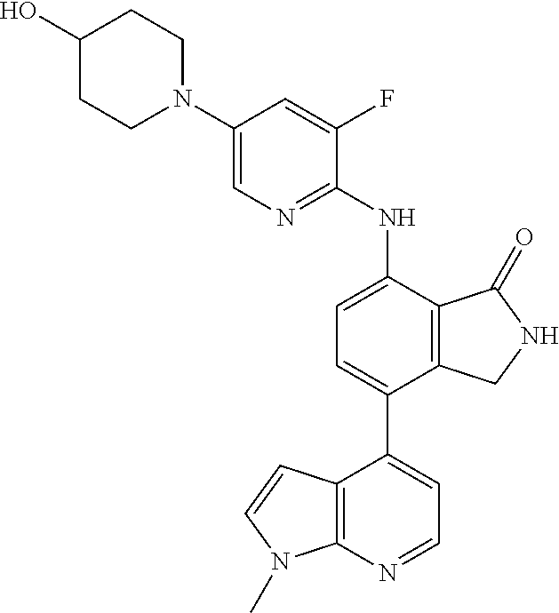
C1(O)CCN(C2=CN=C(NC3=CC=C(C4=CC=NC5=C4C=CN5C)C4=C3C(=O)NC4)C(F)=C2)CC1
